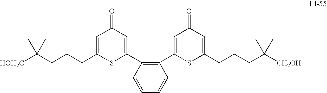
C(CCCC1=CC(=O)C=C(C2=C(C3=CC(=O)C=C(CCCC([CH2OH])(C)C)S3)C=CC=C2)S1)([HOH2C])(C)C
